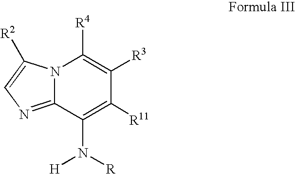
N12C(=NC=C1[R2])C(N([H])[R])=C([R11])C([R3])=C2[R4]
